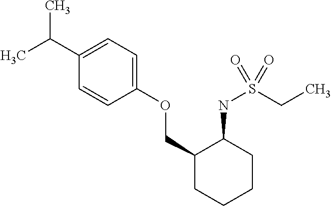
C1(C(C)C)=CC=C(OCC2CCCCC2NS(=O)(CC)=O)C=C1
